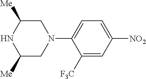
C1([F3C])=CC([NO2])=CC=C1N1CC([Me])NC([Me])C1
